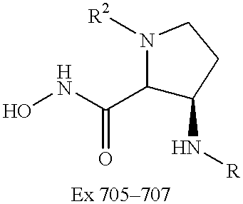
ONC(C1C(N[R])CCN1[R2])=O
